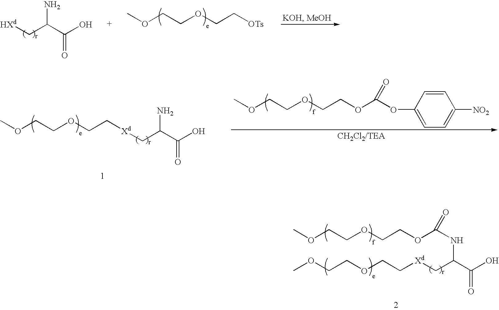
COCCOCC[OTs].[HXd]CC(C(O)=O)N.COCCOCC[Xd]CC(C(=O)O)N.COCCOCCOC(OC1=CC=C([NO2])C=C1)=O.COCCOCCOC(NC(C(O)=O)C[Xd]CCOCCOC)=O
